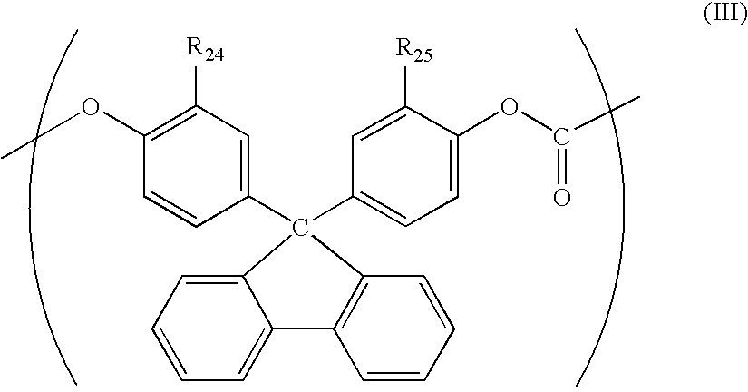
C12=CC=CC=C1C1=C(C=CC=C1)C2(C1=CC=C(OC(=O)C)C([R25])=C1)C1=CC([R24])=C(OC)C=C1
